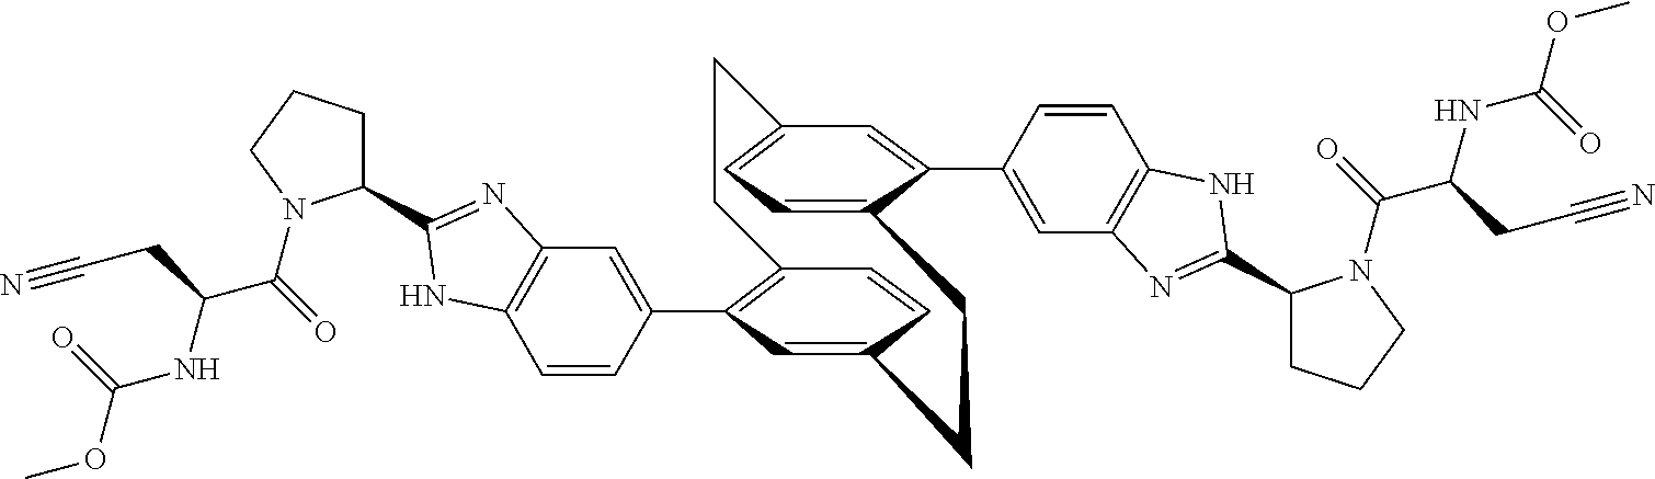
C1=CC(C2=C3C=CC(=C2)CCC2=CC=C(C=C2C2=CC4=C(C=C2)NC(C2CCCN2C(C(NC(OC)=O)CC#N)=O)=N4)CC3)=CC2=C1NC(C1CCCN1C(=O)C(NC(OC)=O)CC#N)=N2
